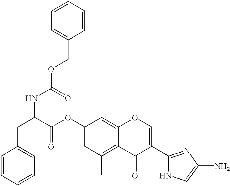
C1=CC=CC=C1CC(C(=O)OC1=CC(C)=C2C(=C1)OC=C(C1=NC(N)=CN1)C2=O)NC(=O)OCC1=CC=CC=C1
